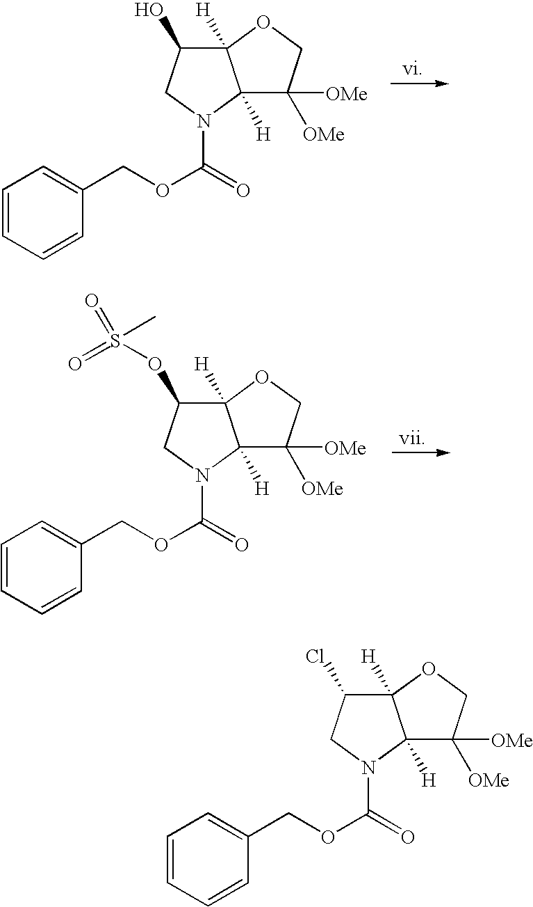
OC1C2([H])C([H])(N(C(=O)OCC3=CC=CC=C3)C1)C([OMe])([OMe])CO2.O(C1C2([H])C([H])(N(C(=O)OCC3=CC=CC=C3)C1)C([OMe])([OMe])CO2)S(=O)(=O)C.ClC1C2([H])C([H])(N(C(=O)OCC3=CC=CC=C3)C1)C([OMe])([OMe])CO2
